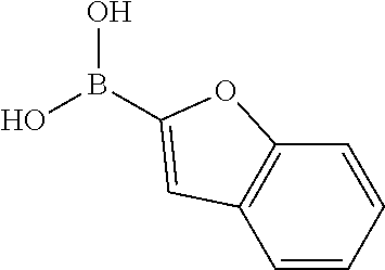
C1(B(O)O)=CC2=C(O1)C=CC=C2
